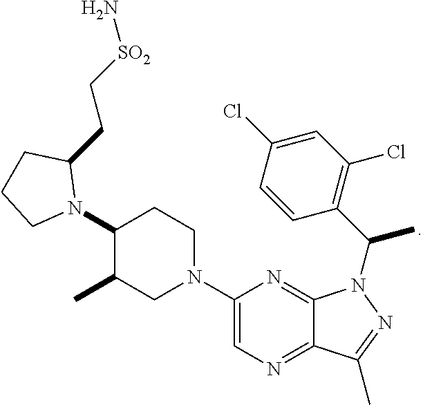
C1(N2C(CC[SO2]N)CCC2)C(C)CN(C2=CN=C3C(=N2)N(C(C)C2=C(Cl)C=C(Cl)C=C2)N=C3C)CC1
